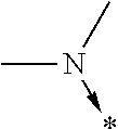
CN(->*)C
